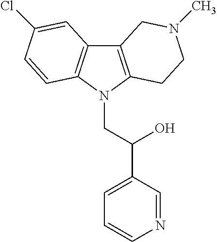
C12=C(N(CC(C3=CC=CN=C3)O)C3=C1C=C(Cl)C=C3)CCN(C)C2
